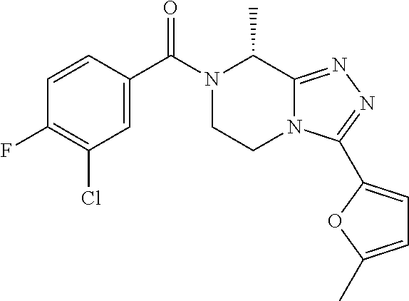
C1=C(C(N2CCN3C(=NN=C3C3=CC=C(C)O3)C2C)=O)C=CC(F)=C1Cl
